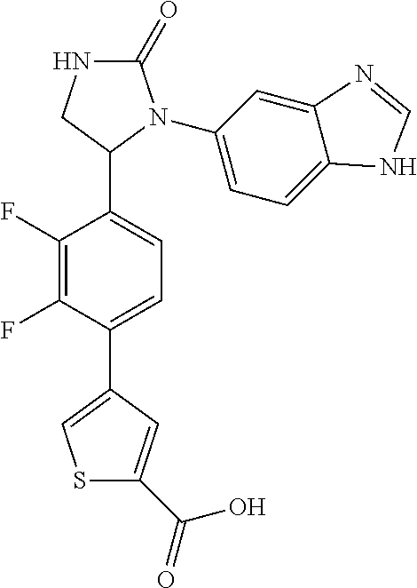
C1(=O)NCC(C2=CC=C(C3=CSC(C(O)=O)=C3)C(F)=C2F)N1C1=CC=C2C(=C1)N=CN2
